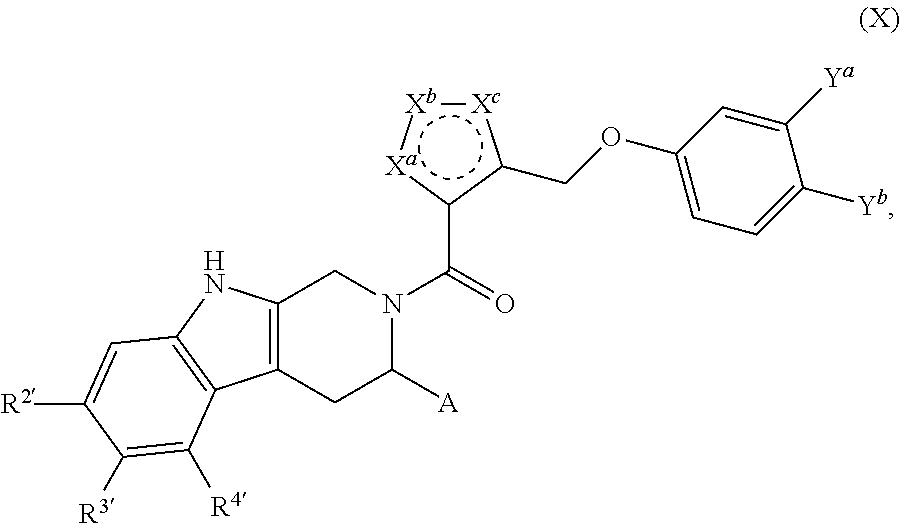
C12=C(C3=C(N1)C=C([R2])C([R3])=C3[R4])CC([A])N(C(c1c(COC3=CC=C([Yb])C([Ya])=C3)[Xc]:[Xb]:[Xa]1)=O)C2
